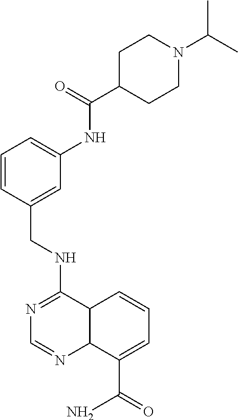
C1(NCC2=CC(NC(C3CCN(C(C)C)CC3)=O)=CC=C2)=NC=NC2C1C=CC=C2C(=O)N
